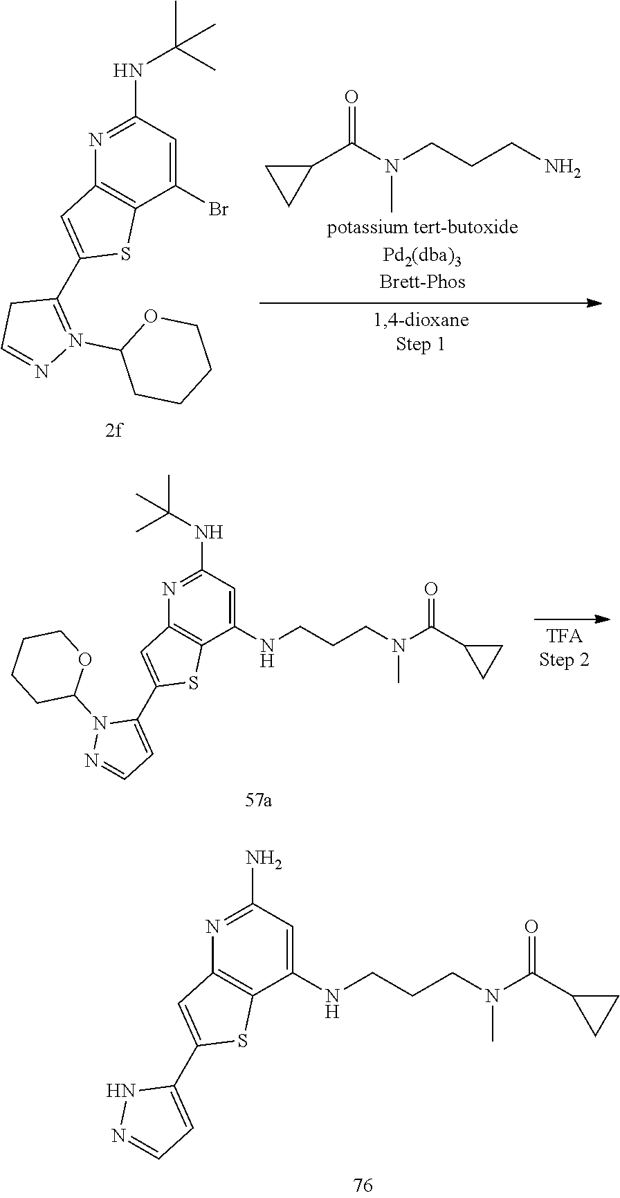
N1=C(NC(C)(C)C)C=C(Br)C2=C1C=C(C1=N(C3CCCCO3)N=CC1)S2.C1(C(N(CCCN)C)=O)CC1.N1=C(NC(C)(C)C)C=C(NCCCN(C(C2CC2)=O)C)C2=C1C=C(C1=CC=NN1C1OCCCC1)S2.N1=C(N)C=C(NCCCN(C(C2CC2)=O)C)C2=C1C=C(C1=CC=NN1)S2
